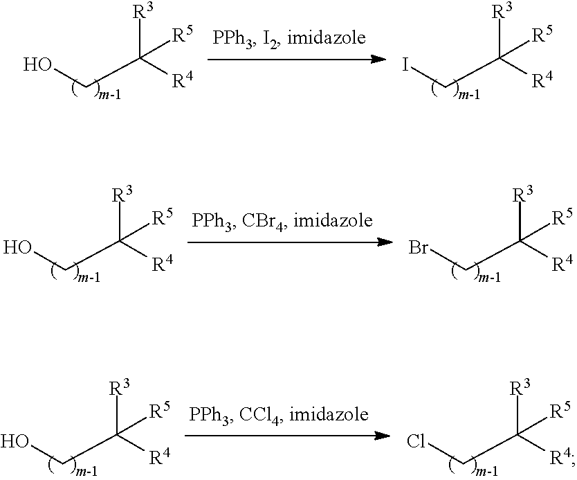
OCC([R4])([R3])[R5].ICC([R4])([R3])[R5].OCC([R4])([R3])[R5].BrCC([R4])([R3])[R5].OCC([R4])([R3])[R5].ClCC([R4])([R3])[R5]
